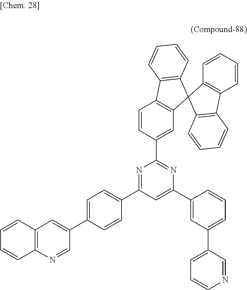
C12=C(N=CC(C3=CC=C(C4=NC(C5=CC6=C(C=C5)C5=C(C67C6=C(C8=C7C=CC=C8)C=CC=C6)C=CC=C5)=NC(C5=CC(C6=CC=CN=C6)=CC=C5)=C4)C=C3)=C1)C=CC=C2
